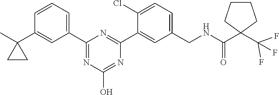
CC1(C2=CC(C3=NC(O)=NC(C4=CC(CNC(=O)C5(C(F)(F)F)CCCC5)=CC=C4Cl)=N3)=CC=C2)CC1
